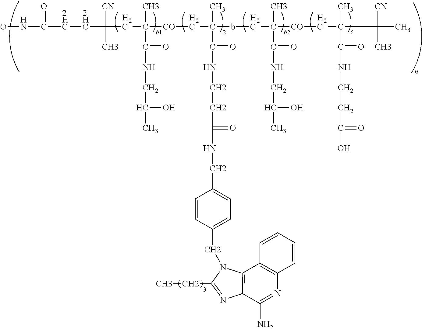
ONC([2HC][2HC]C(CC([CO]CC(bCC([CO]CC(C([CN])(C)C)(C)C(=O)NCCC(=O)O)(C(=O)NCC(O)C)C)(C)C(=O)NCCC(=O)NCC1=CC=C(CN2C(CC)=NC3=C2C2=C(N=C3N)C=CC=C2)C=C1)(C)C(=O)NCC(C)O)([CN])C)=O
